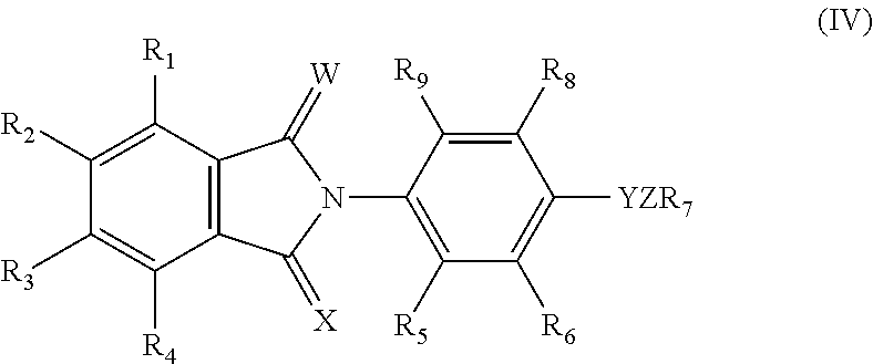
C12=C(C([R1])=C([R2])C([R3])=C1[R4])C(=[W])N(C1=C([R5])C([R6])=C([YZR7])C([R8])=C1[R9])C2=[X]
